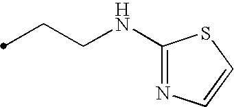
C1(NCCC)=NC=CS1
